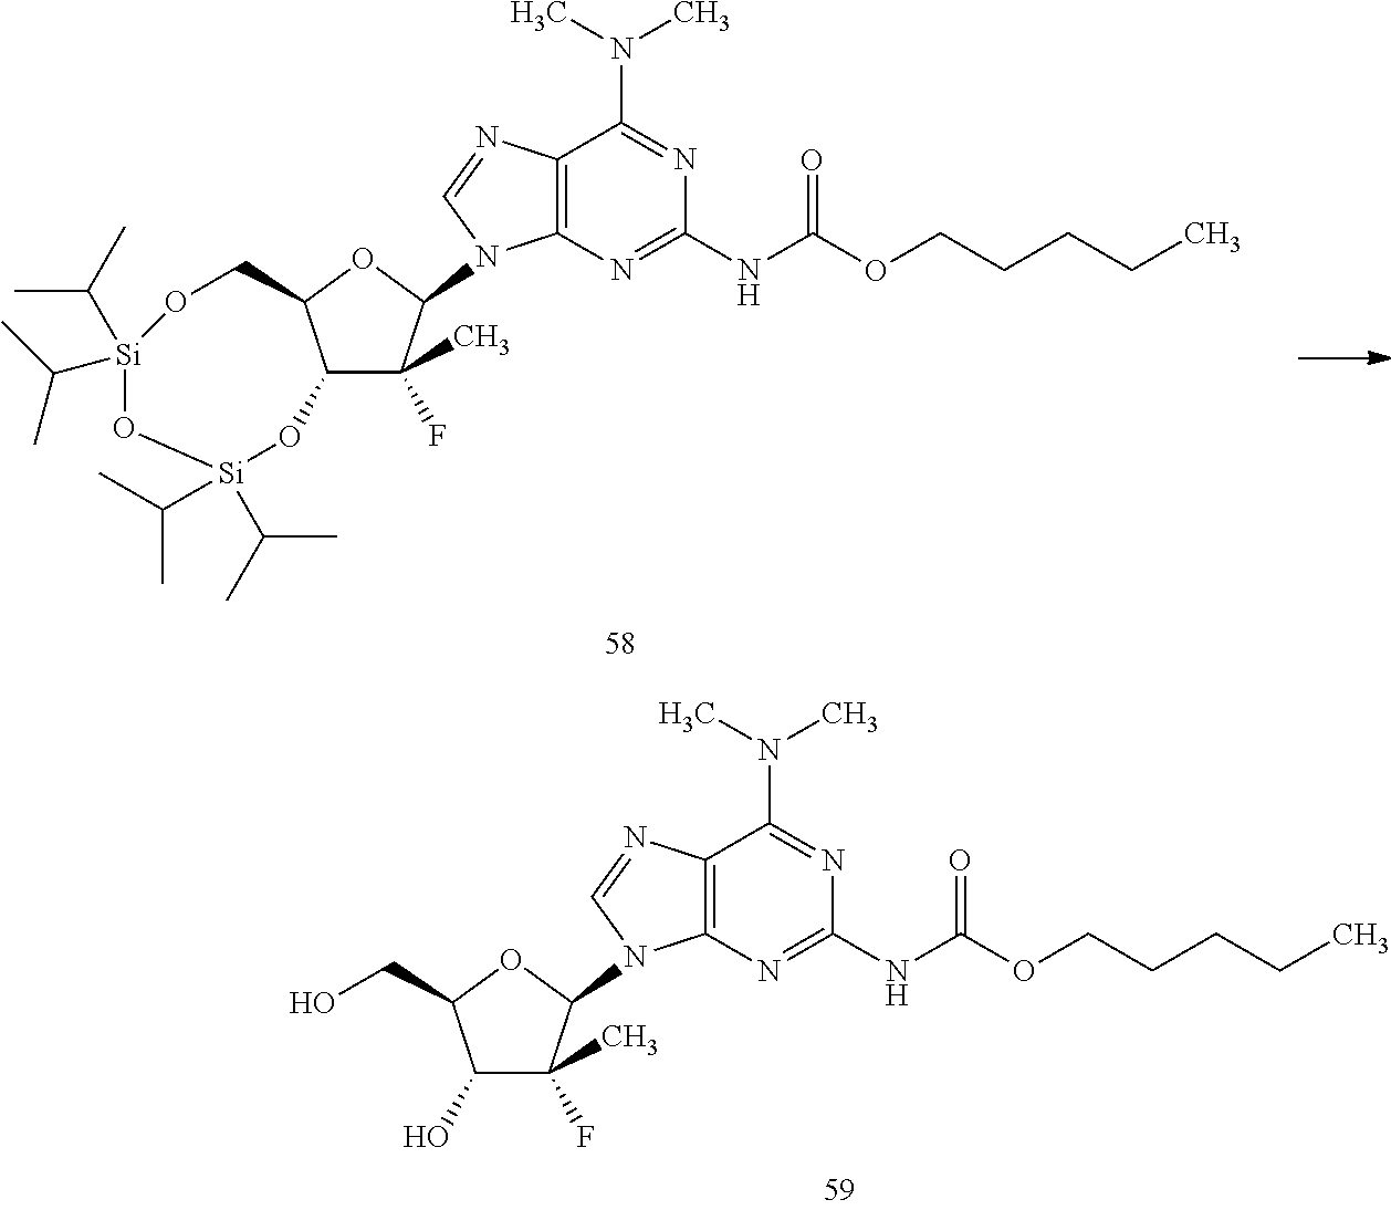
C12=C(N=C(NC(OCCCCC)=O)N=C1N(C)C)N(C1C(F)(C)C3C(O1)CO[Si](C(C)C)(C(C)C)O[Si](C(C)C)(C(C)C)O3)C=N2.C12=C(N=C(NC(OCCCCC)=O)N=C1N(C)C)N(C1C(F)(C)C(O)C(CO)O1)C=N2
